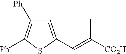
C1=C(C=C([CO2H])C)SC([Ph])=C1[Ph]
